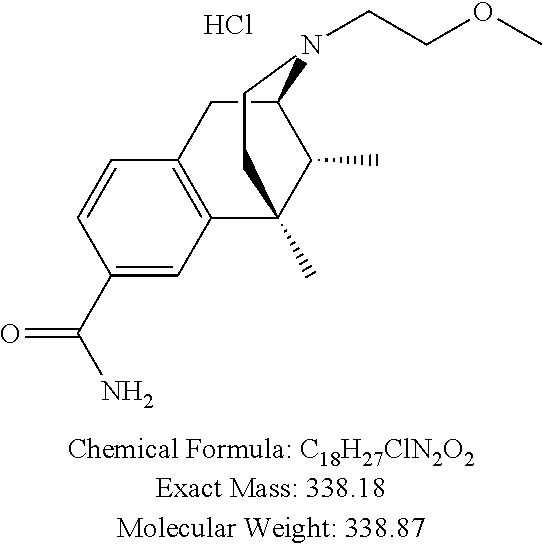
Cl.C1(C(N)=O)=CC2=C(C=C1)CC1C(C)C2(C)CCN1CCOC
